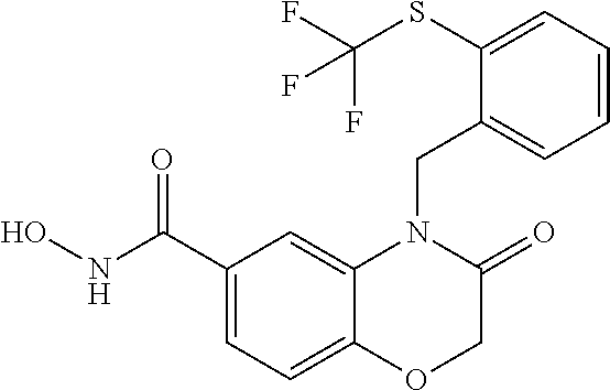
C1(C(NO)=O)=CC=C2C(=C1)N(CC1=CC=CC=C1SC(F)(F)F)C(=O)CO2
